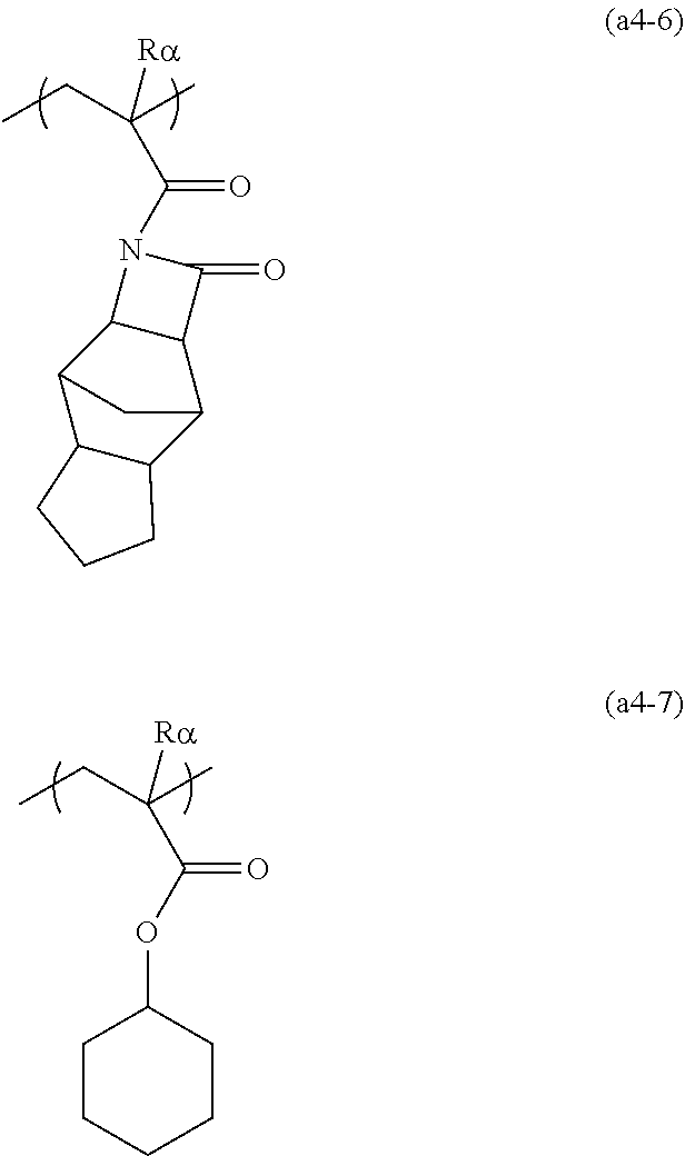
CCC(C)([Ra])C(=O)OC1CCCCC1.CCC(C)([Ra])C(=O)N1C2C3C4C(C(C2C1=O)C3)CCC4
